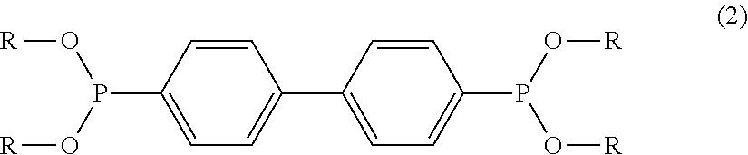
C1=C(P(O[R])O[R])C=CC(C2=CC=C(P(O[R])O[R])C=C2)=C1
